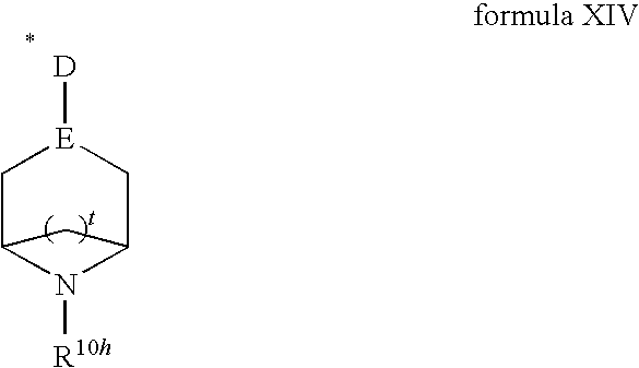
C12C[E]([D])CC(N1[R10h])C2
